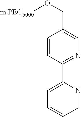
C1=CC(C2=CC=CC=N2)=NC=C1CO[m PEG5000]
